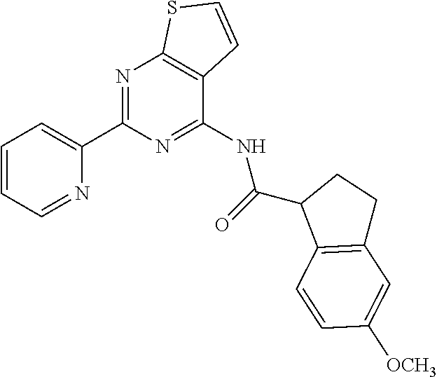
C1(C2=NC3=C(C(NC(C4C5=C(CC4)C=C([OCH3])C=C5)=O)=N2)C=CS3)=CC=CC=N1
